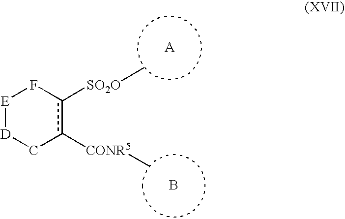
B.[E]1[D]Cc([CONR5]C)c([SO2O]C)F1
